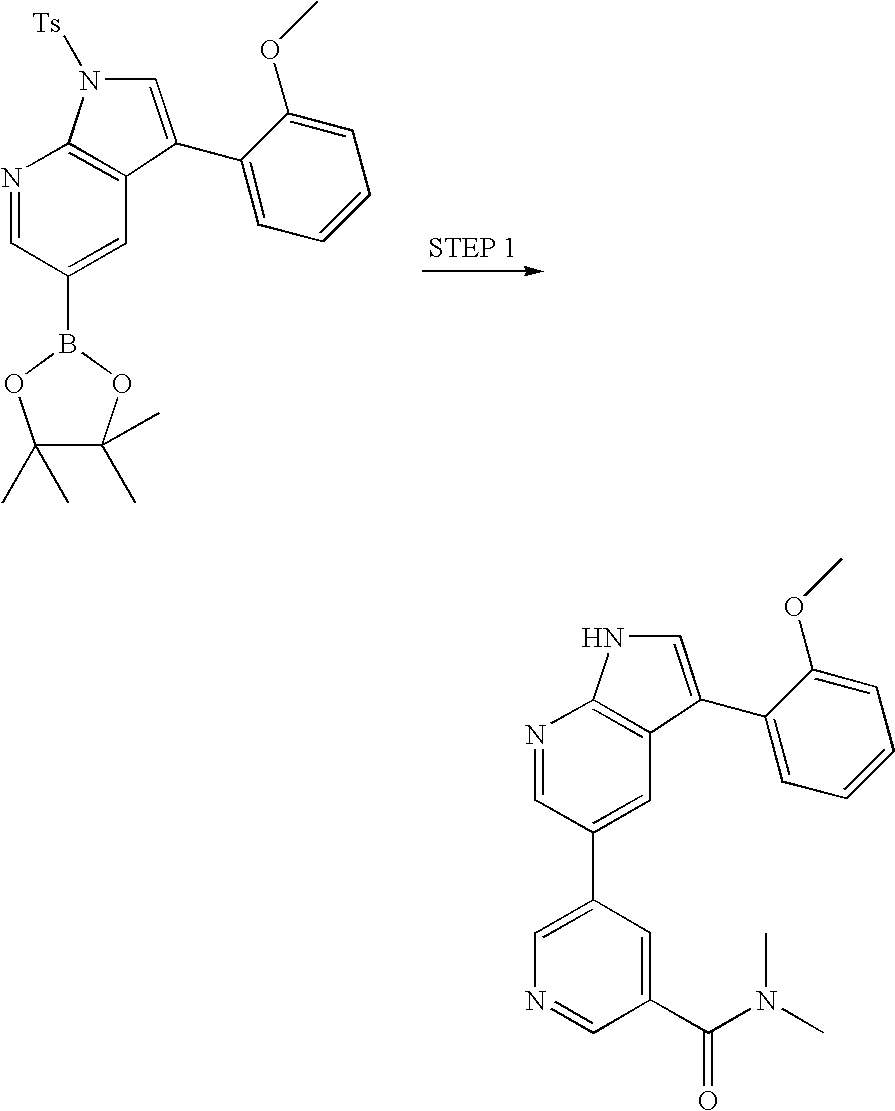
N1=CC(B2OC(C)(C)C(C)(C)O2)=CC2=C1N([Ts])C=C2C1=CC=CC=C1OC.N1=CC(C2=CN=CC(C(N(C)C)=O)=C2)=CC2=C1NC=C2C1=CC=CC=C1OC
